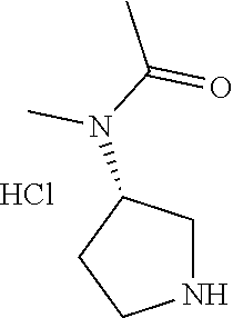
N1CC(N(C(C)=O)C)CC1.Cl
